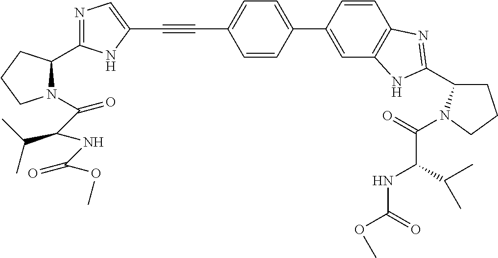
C12=C(C=C(C3=CC=C(C#CC4=CN=C(C5N(C(C(NC(OC)=O)C(C)C)=O)CCC5)N4)C=C3)C=C1)NC(C1CCCN1C(=O)C(C(C)C)NC(OC)=O)=N2
